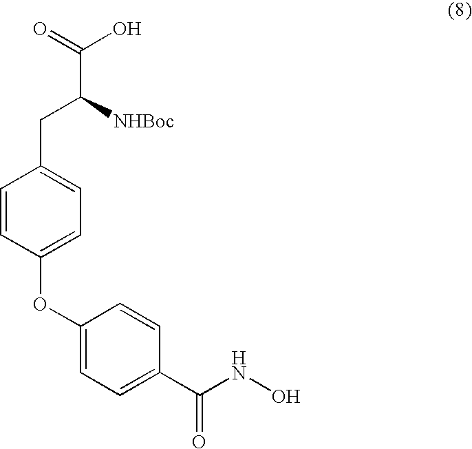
C1=CC(OC2=CC=C(C(NO)=O)C=C2)=CC=C1CC(C(O)=O)[NHBoc]
